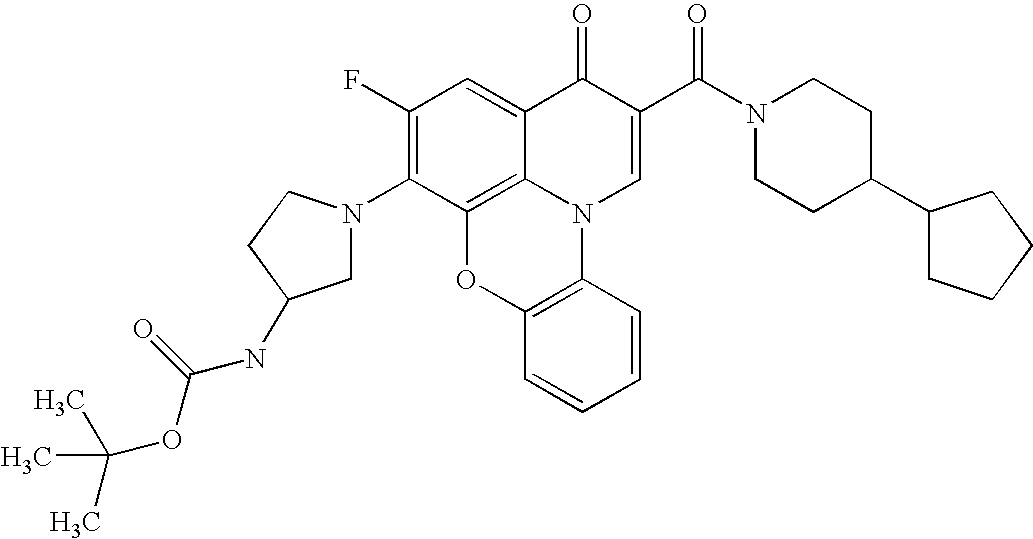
C1(F)=C(N2CC(NC(OC(C)(C)C)=O)CC2)C2=C3C(=C1)C(=O)C(C(N1CCC(C4CCCC4)CC1)=O)=CN3C1=C(O2)C=CC=C1
